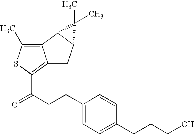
C1(CCC(=O)C2=C3C(=C(C)S2)C2C(C3)C2(C)C)=CC=C(CCCO)C=C1
